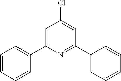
C1=CC=CC(C2=CC(Cl)=CC(C3=CC=CC=C3)=N2)=C1
